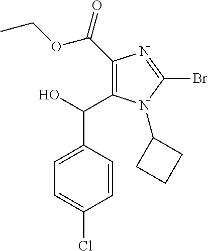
N1(C2CCC2)C(Br)=NC(C(OCC)=O)=C1C(C1=CC=C(Cl)C=C1)O
